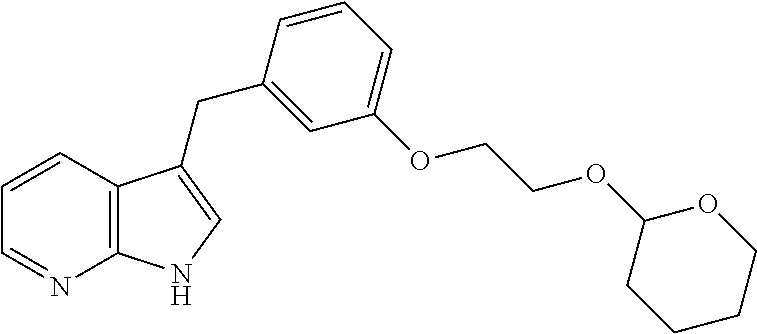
C12=C(C=CC=N1)C(CC1=CC(OCCOC3OCCCC3)=CC=C1)=CN2
